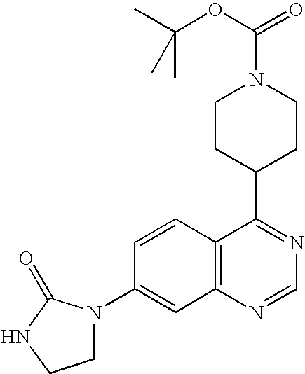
C12=C(N=CN=C1C1CCN(C(OC(C)(C)C)=O)CC1)C=C(N1CCNC1=O)C=C2
